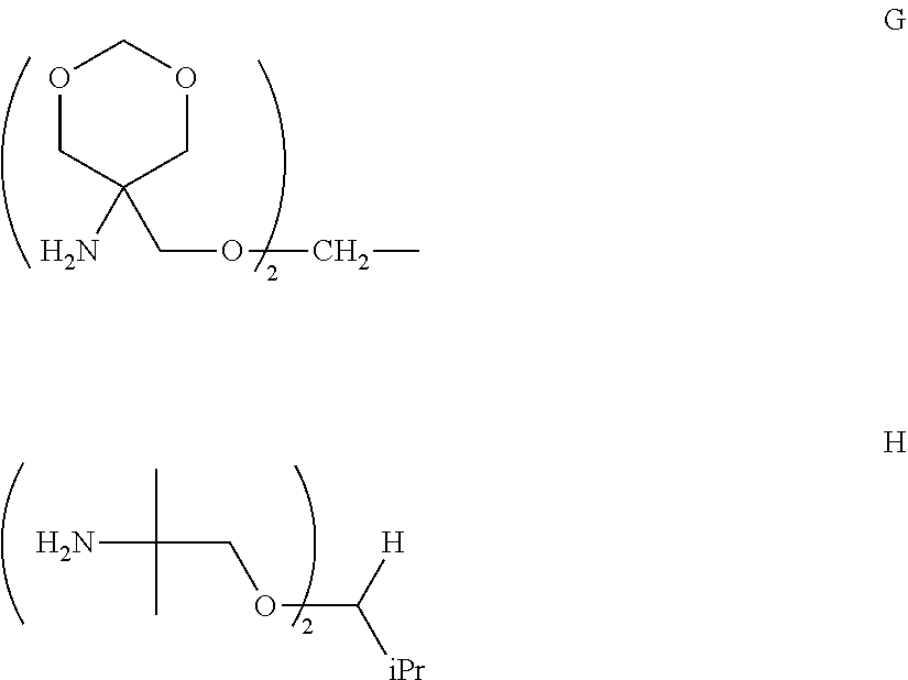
NC(C)(C)COC([iPr])[H].O1CC(N)(COCC)COC1
